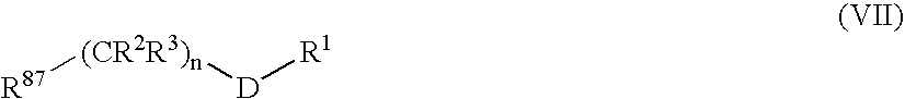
[R87][(CR2R3)n][D][R1]
